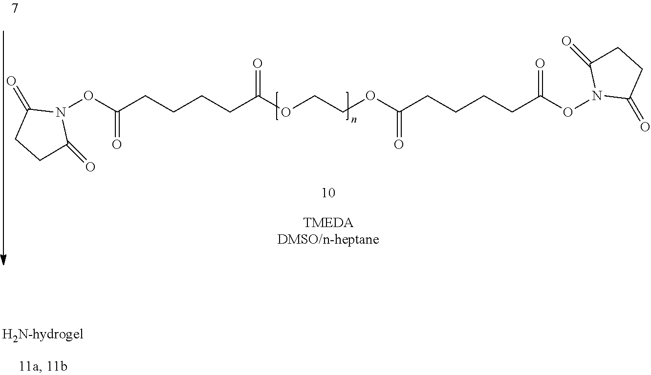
O(N1C(=O)CCC1=O)C(=O)CCCCC(=O)OCCOC(=O)CCCCC(=O)ON1C(=O)CCC1=O
